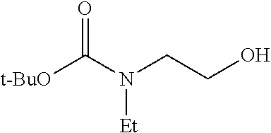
[t-BuO]C(N(CCO)[Et])=O
